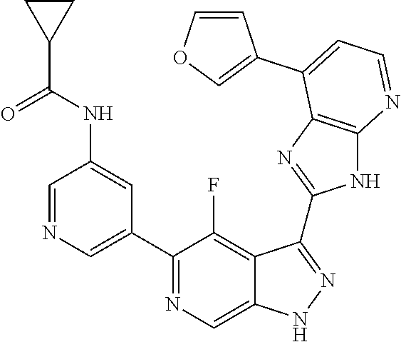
C1=NC=C(C2=NC=C3C(=C2F)C(C2=NC4=C(N2)N=CC=C4C2=COC=C2)=NN3)C=C1NC(C1CC1)=O
